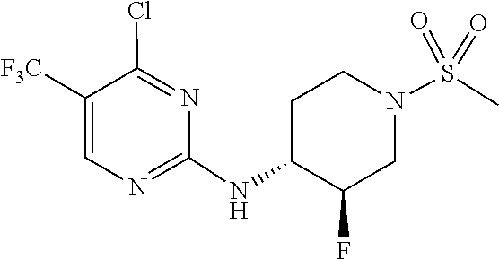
N(C1=NC=C([F3C])C(Cl)=N1)C1C(F)CN(S(=O)(=O)C)CC1
